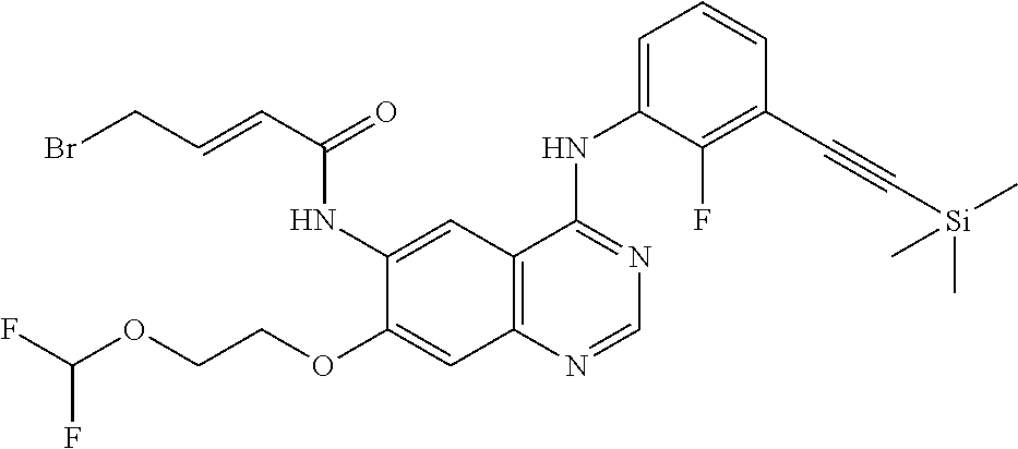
C12=C(N=CN=C1NC1=CC=CC(C#C[Si](C)(C)C)=C1F)C=C(OCCOC(F)F)C(NC(C=CCBr)=O)=C2
